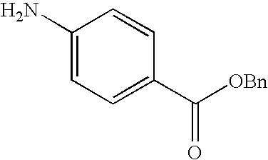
C1(N)=CC=C(C([OBn])=O)C=C1
